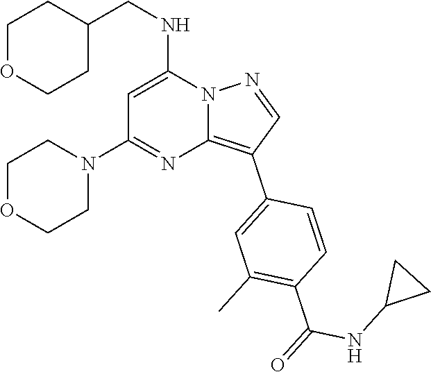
C(NC1=CC(N2CCOCC2)=NC2=C(C3=CC(C)=C(C(NC4CC4)=O)C=C3)C=NN12)C1CCOCC1
